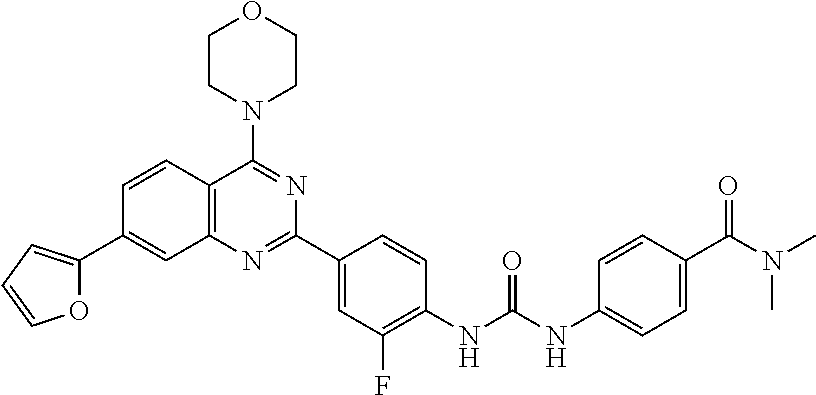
C1=CC2=C(C=C1C1=CC=CO1)N=C(C1=CC(F)=C(NC(NC3=CC=C(C(N(C)C)=O)C=C3)=O)C=C1)N=C2N1CCOCC1
